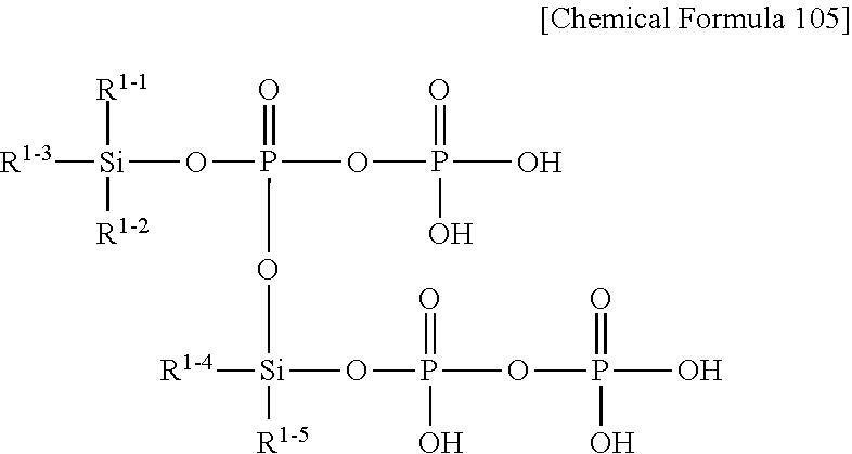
[R1-3][Si](OP(OP(=O)(O)O)(=O)O[Si]([R1-4])(OP(OP(=O)(O)O)(=O)O)[R1-5])([R1-1])[R1-2]
